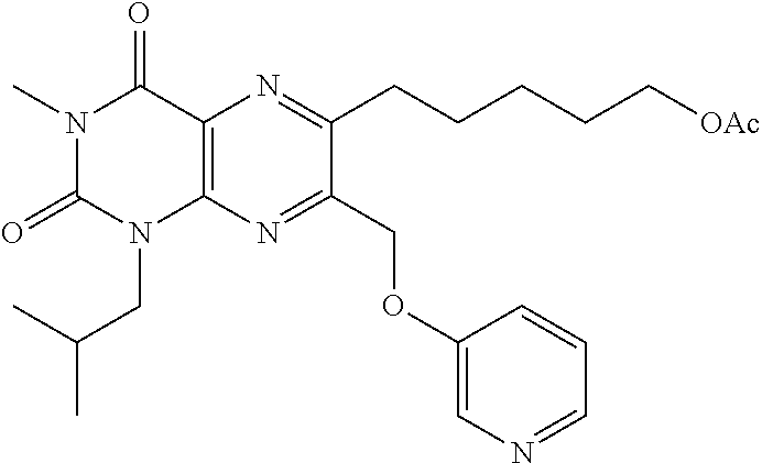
C12=C(N=C(COC3=CN=CC=C3)C(CCCCC[OAc])=N1)N(CC(C)C)C(=O)N(C)C2=O
